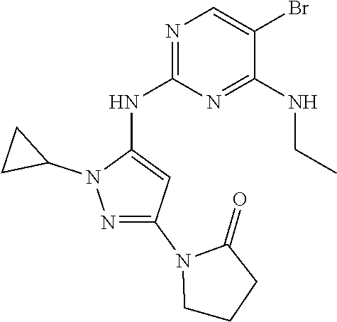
C1(N2CCCC2=O)=NN(C2CC2)C(NC2=NC=C(Br)C(NCC)=N2)=C1
